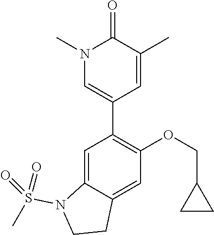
C1=C2C(=CC(OCC3CC3)=C1C1=CN(C)C(=O)C(C)=C1)CCN2S(C)(=O)=O
